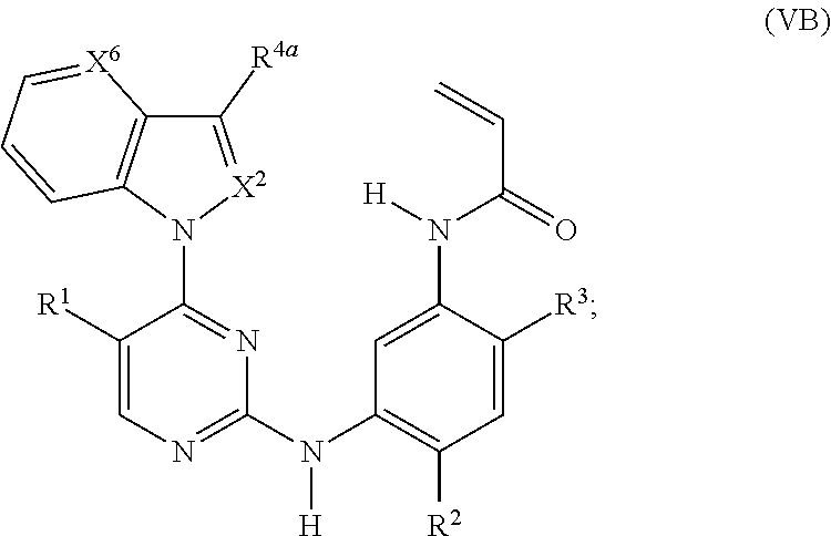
C1([R1])=CN=C(N(C2=C([R2])C=C([R3])C(N([H])C(=O)C=C)=C2)[H])N=C1N1[X2]=C([R4a])C2=C1C=CC=[X6]2
